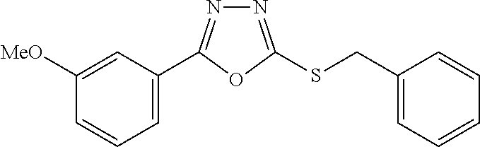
C1=C(C2=NN=C(SCC3=CC=CC=C3)O2)C=C([MeO])C=C1
